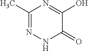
CC1=NNC(=O)C(O)=N1
